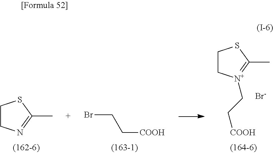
C1CSC(C)=N1.BrCC[COOH].C1CSC(C)=[N+]1CC[COOH].[Br-]
